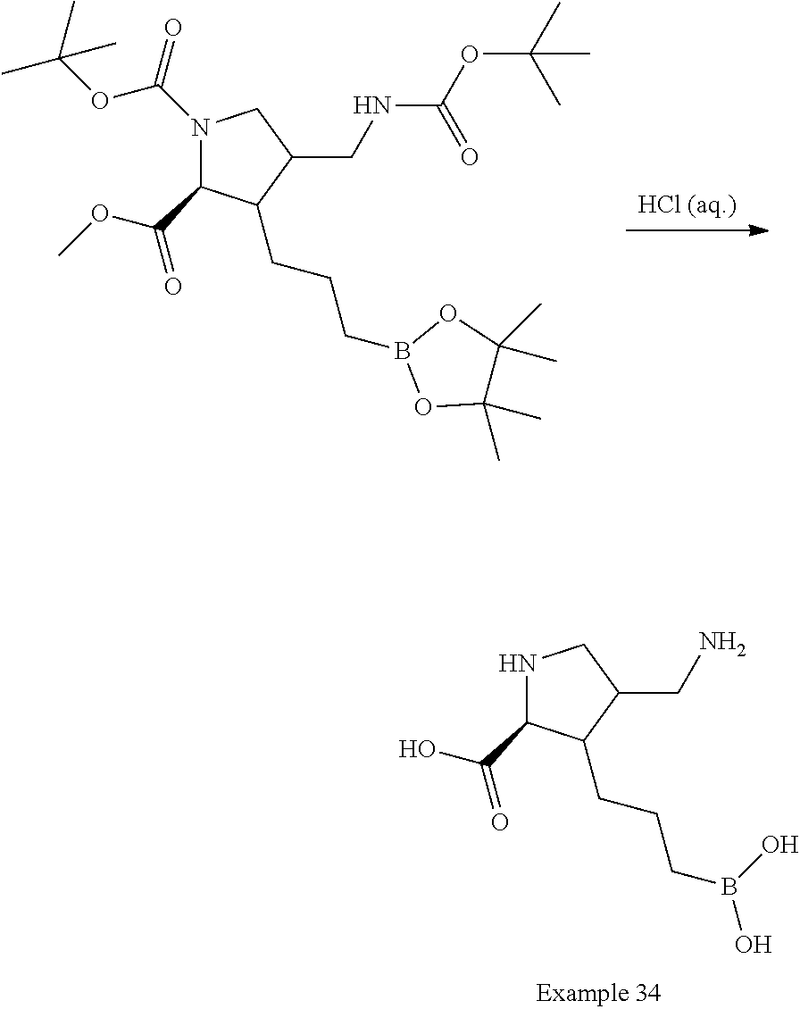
N1C(C(=O)O)C(CCCB(O)O)C(CN)C1.[HCl (aq.)].N1(C(OC(C)(C)C)=O)C(C(=O)OC)C(CCCB2OC(C)(C)C(C)(C)O2)C(CNC(OC(C)(C)C)=O)C1
